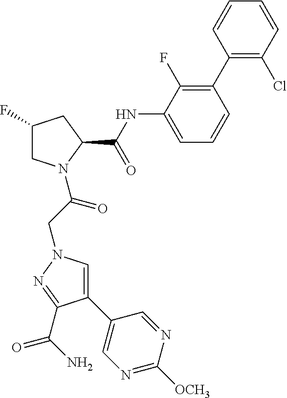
C1(F)CN(C(CN2C=C(C3=CN=C([OCH3])N=C3)C(C(N)=O)=N2)=O)C(C(=O)NC2=CC=CC(C3=C(Cl)C=CC=C3)=C2F)C1
